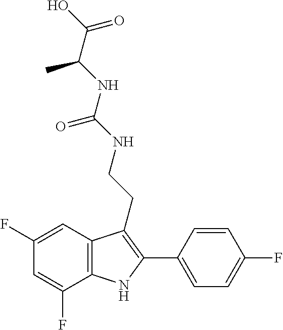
C1=C(F)C2=C(C=C1F)C(CCNC(NC(C(O)=O)C)=O)=C(C1=CC=C(F)C=C1)N2
